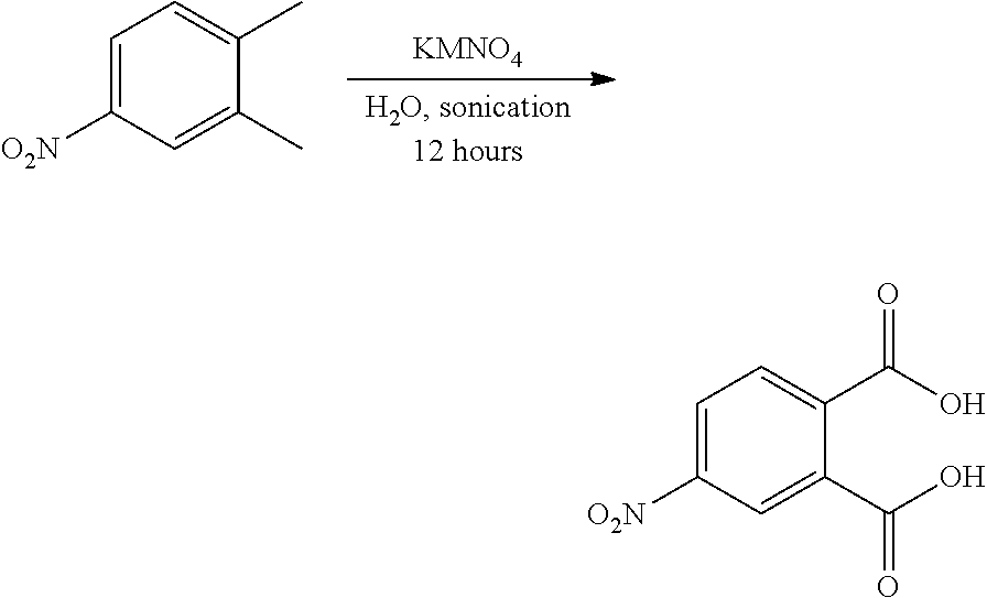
C1=C([O2N])C=C(C)C(C)=C1.C1=C([O2N])C=C(C(O)=O)C(C(O)=O)=C1
